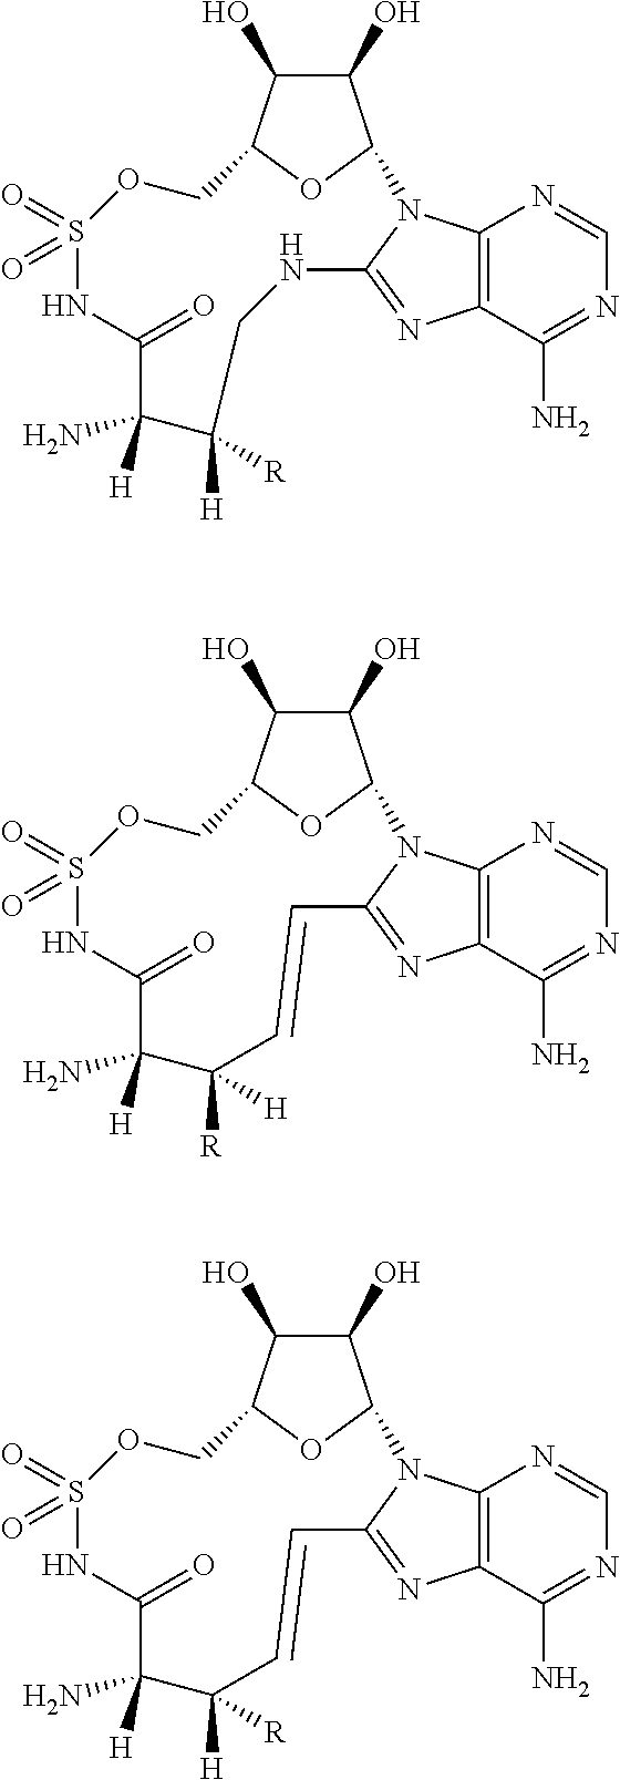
C1(O)C(O)C2OC1N1C3=C(N=C1NCC([H])([R])C(N)([H])C(=O)NS(=O)(=O)OC2)C(N)=NC=N3.C1(O)C(O)C2OC1N1C3=C(N=C1C=CC([R])([H])C(N)([H])C(=O)NS(=O)(=O)OC2)C(N)=NC=N3.C1(O)C(O)C2OC1N1C3=C(N=C1C=CC([H])([R])C(N)([H])C(=O)NS(=O)(=O)OC2)C(N)=NC=N3
